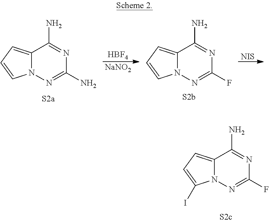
[HBF4].[NaNO2].C12=CC=CN1N=C(F)N=C2N.[NIS].C12=CC=CN1N=C(N)N=C2N.C12=CC=C(I)N1N=C(F)N=C2N
